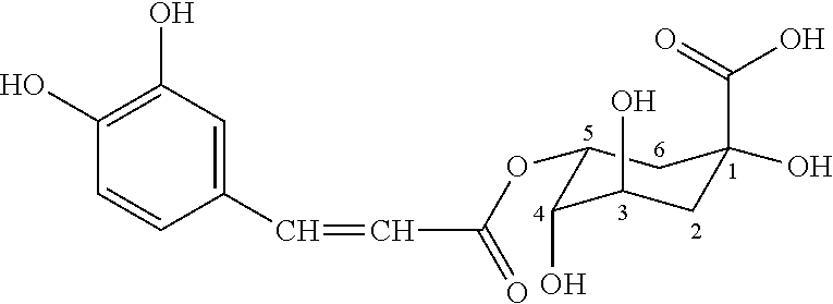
C1(C=CC(OC2C(O)C(O)CC(C(O)=O)(O)C2)=O)=CC(O)=C(O)C=C1
